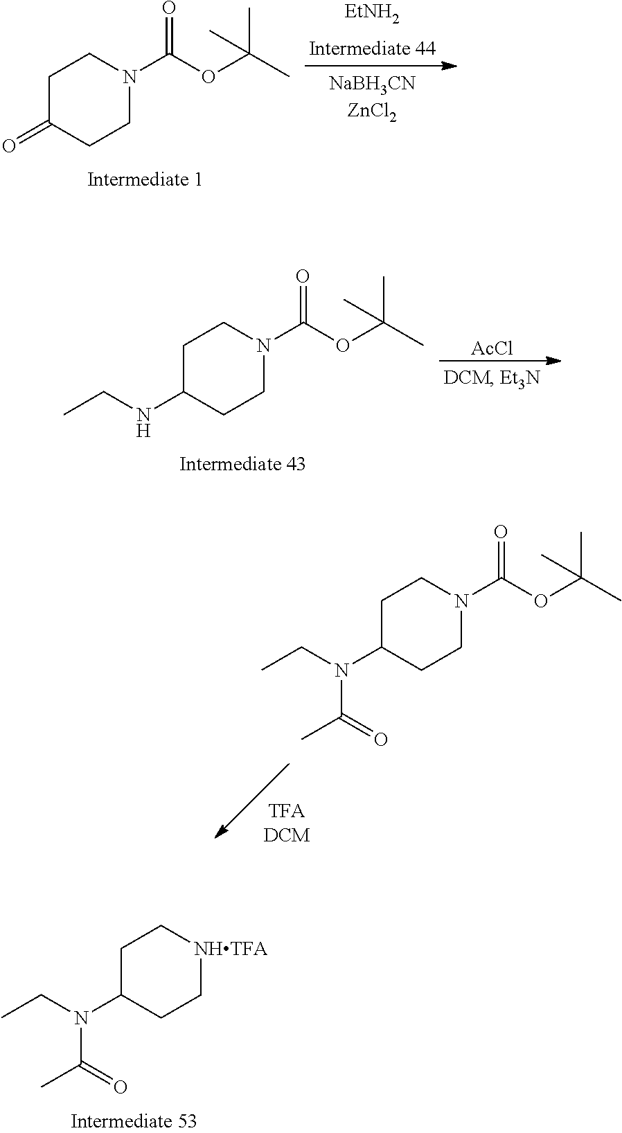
C1C(N(CC)C(=O)C)CC[NHTFA]C1.C1C(=O)CCN(C(OC(C)(C)C)=O)C1.[EtNH2].C1C(NCC)CCN(C(OC(C)(C)C)=O)C1.[AcCl].C1C(N(CC)C(=O)C)CCN(C(OC(C)(C)C)=O)C1
